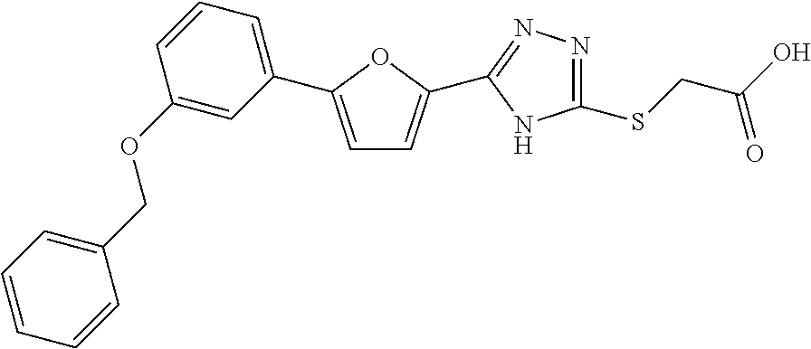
C1=C(C2=CC=CC(OCC3=CC=CC=C3)=C2)OC(C2=NN=C(SCC(O)=O)N2)=C1
